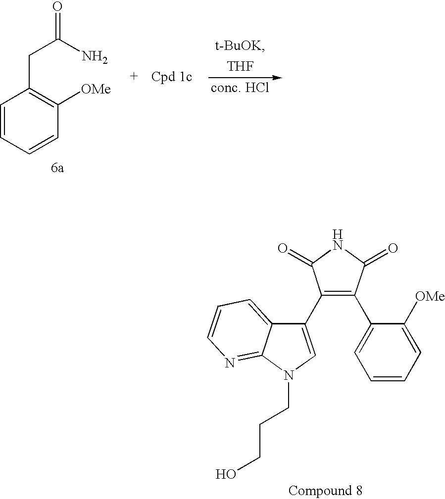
C1=CC=CC([OMe])=C1CC(=O)N.[THF].C1(C2=CN(CCCO)C3=NC=CC=C23)=C(C2=CC=CC=C2[OMe])C(=O)NC1=O
